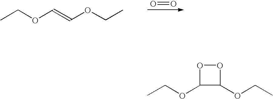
CCOC=COCC.O=O.CCOC1C(OCC)OO1
